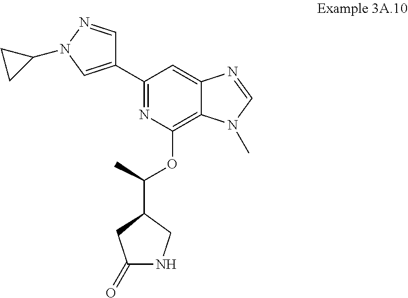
C1(C2=CN(C3CC3)N=C2)=NC(OC(C)C2CC(=O)NC2)=C2C(=C1)N=CN2C
